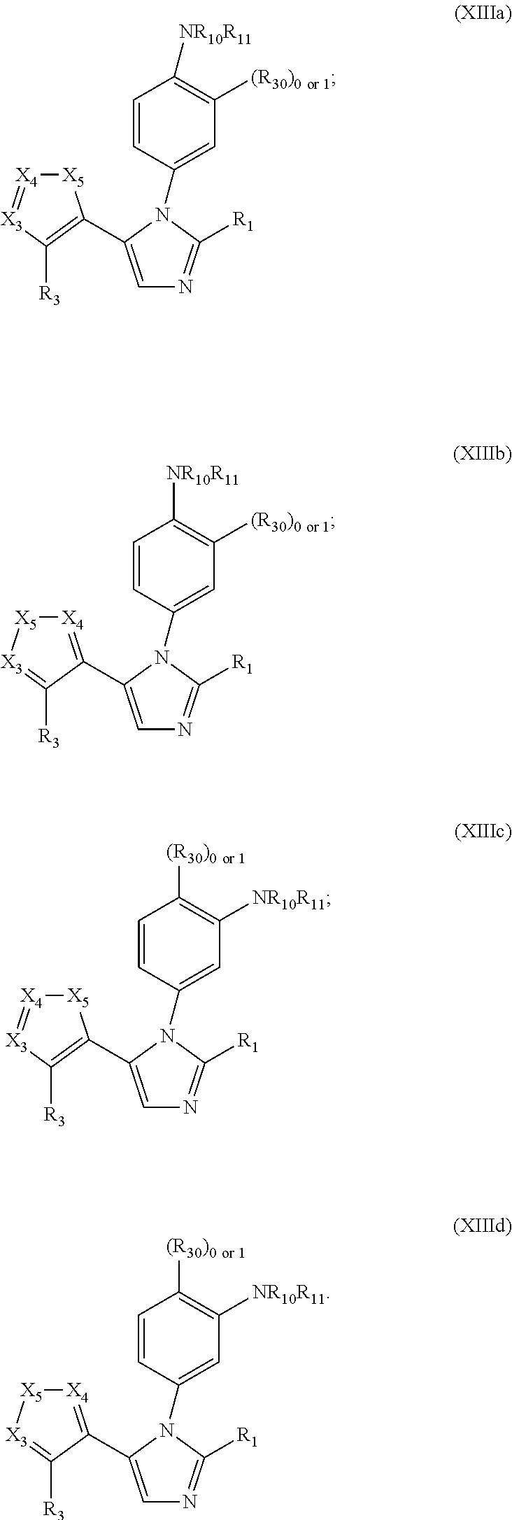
C1=CC(N2C([R1])=NC=C2C2=C([R3])[X3]=[X4][X5]2)=CC([(R30)0 or 1])=C1[NR10R11].C1=CC(N2C([R1])=NC=C2C2=[X4][X5][X3]=C2[R3])=CC([(R30)0 or 1])=C1[NR10R11].C1=CC(N2C([R1])=NC=C2C2=C([R3])[X3]=[X4][X5]2)=CC([NR10R11])=C1[(R30)0 or 1].C1=CC(N2C([R1])=NC=C2C2=[X4][X5][X3]=C2[R3])=CC([NR10R11])=C1[(R30)0 or 1]
